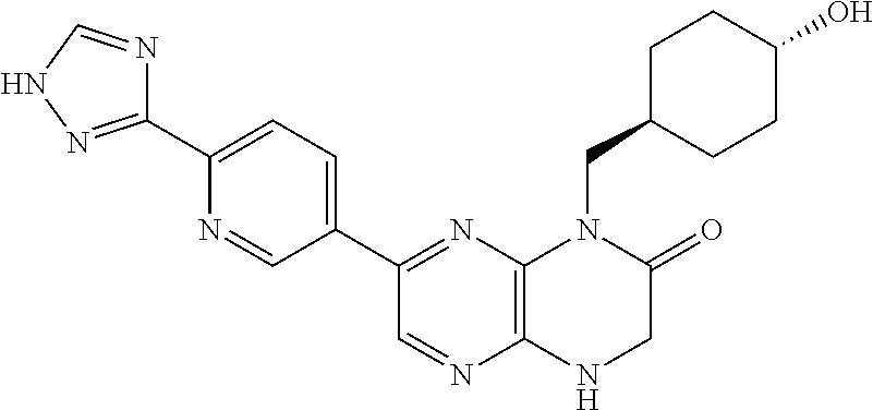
C1(C2=NNC=N2)=CC=C(C2=NC3=C(N=C2)NCC(=O)N3CC2CCC(O)CC2)C=N1
